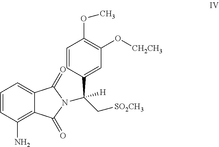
C1=CC(N)=C2C(=C1)C(=O)N(C(C1=CC(O[CH2CH3])=C(OC)C=C1)(C[SO2CH3])[H])C2=O
